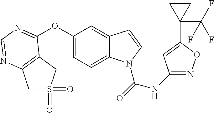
C1(OC2=NC=NC3=C2CS(=O)(=O)C3)=CC=C2C(=C1)C=CN2C(=O)NC1=NOC(C2(C(F)(F)F)CC2)=C1
